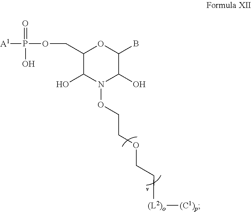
[A1]P(OCC1OC(B)C(O)N(OCCOCC[(L2)o][(C1)p])C1O)(=O)O
